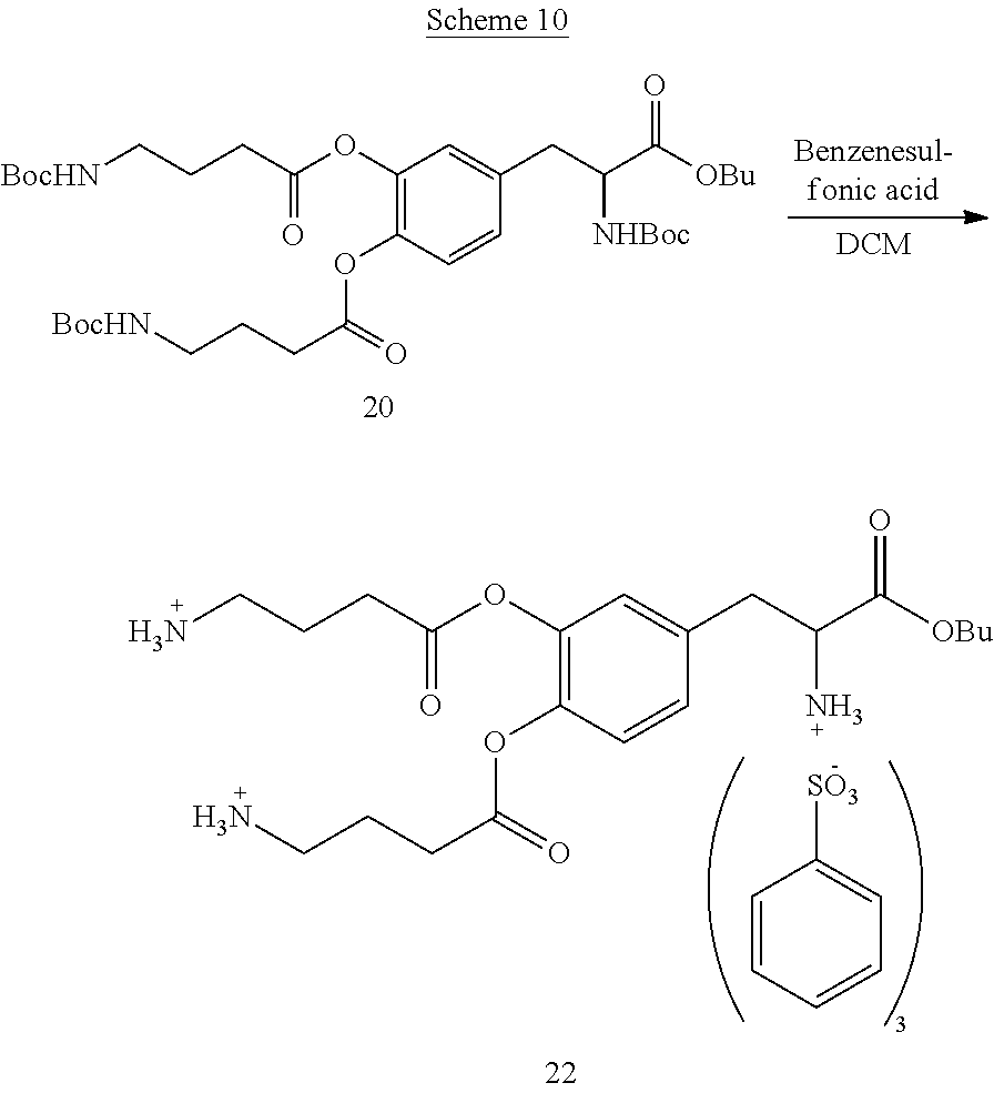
C1(OC(CCCN)=O)=C(OC(CCCN)=O)C=CC(CC(C([OBu])=O)N)=C1.[SO3]C1=CC=CC=C1.C1(OC(CCC[BocHN])=O)=C(OC(CCC[BocHN])=O)C=CC(CC(C([OBu])=O)[NHBoc])=C1
